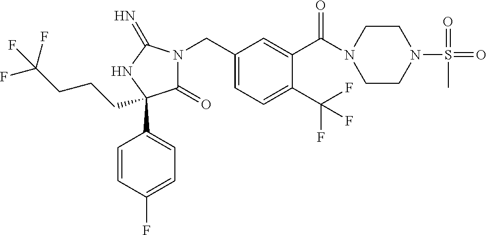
C1(=O)N(CC2=CC=C(C(F)(F)F)C(C(=O)N3CCN(S(=O)(=O)C)CC3)=C2)C(=N)NC1(C1=CC=C(F)C=C1)CCCC(F)(F)F
